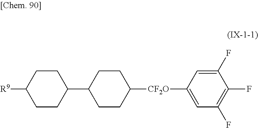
C1([R9])CCC(C2CCC([CF2O]C3=CC(F)=C(F)C(F)=C3)CC2)CC1
